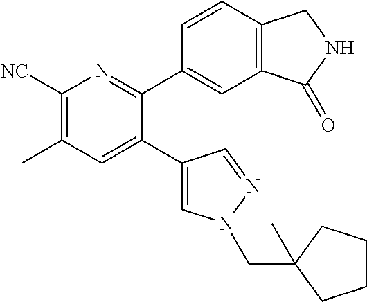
C1([NC])=C(C)C=C(C2=CN(CC3(C)CCCC3)N=C2)C(C2=CC3=C(C=C2)CNC3=O)=N1
